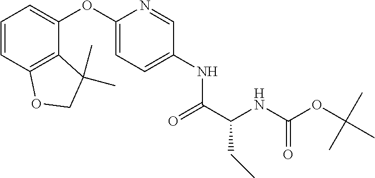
C1=CC2=C(C(OC3=CC=C(NC(C(NC(OC(C)(C)C)=O)CC)=O)C=N3)=C1)C(C)(C)CO2
